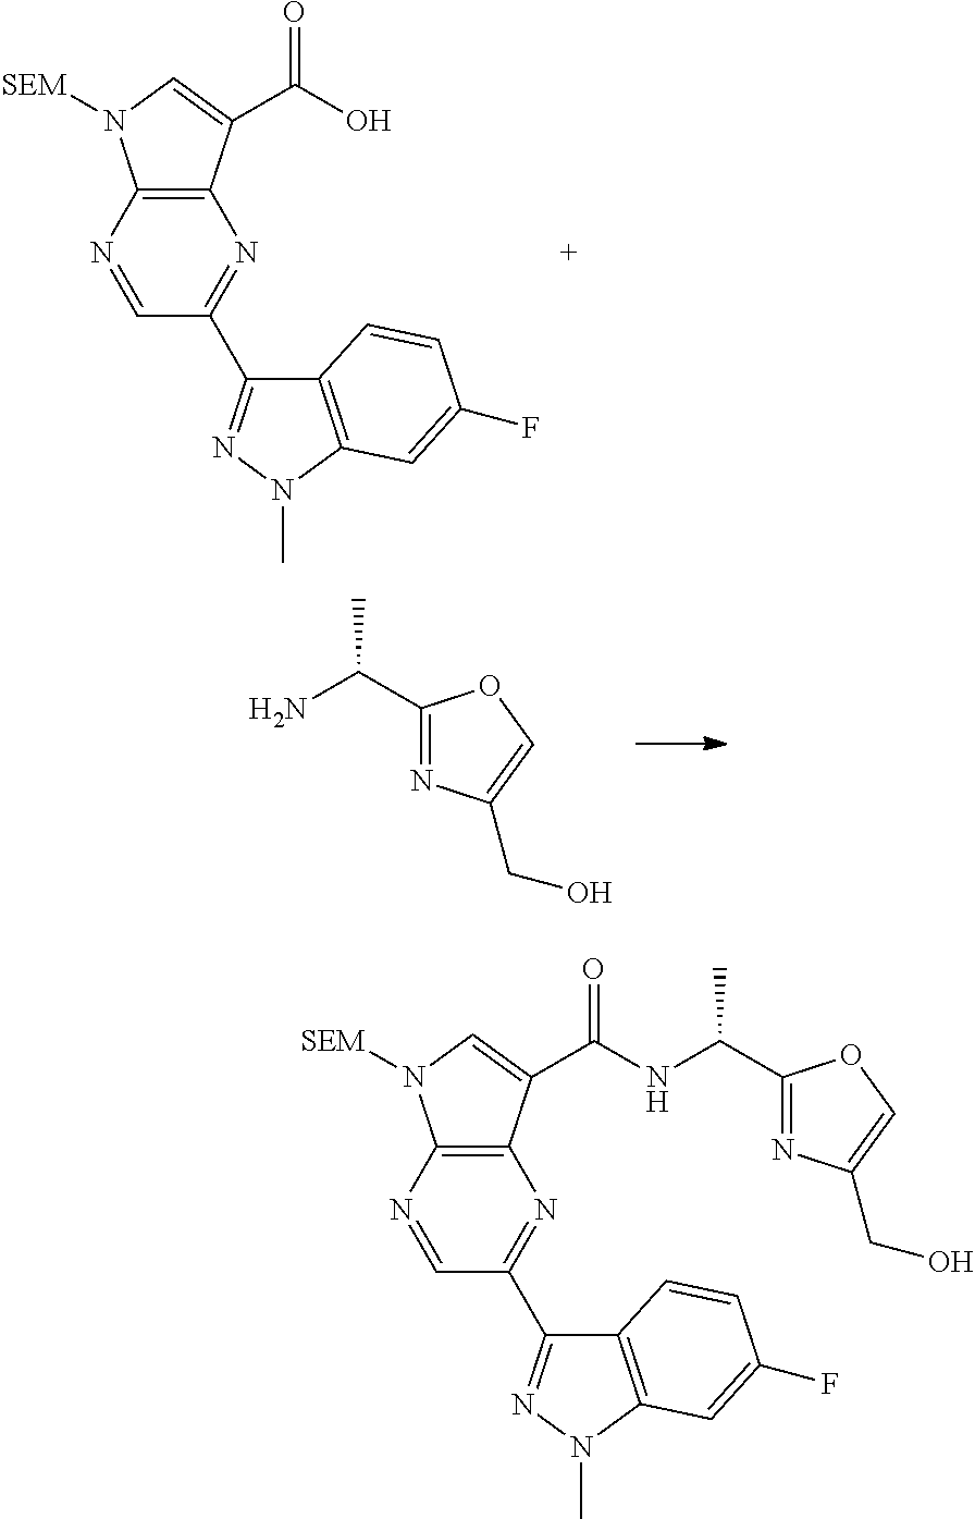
C12=C(N=CC(C3=NN(C)C4=C3C=CC(F)=C4)=N1)N([SEM])C=C2C(=O)O.C1(C(N)C)=NC(CO)=CO1.C12=C(N=CC(C3=NN(C)C4=C3C=CC(F)=C4)=N1)N([SEM])C=C2C(=O)NC(C)C1=NC(CO)=CO1
